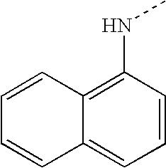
C12=CC=CC(NC)=C1C=CC=C2
